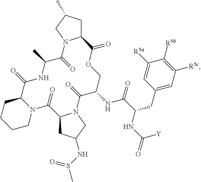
C12CC(C)CN1C(=O)C(C)NC(=O)C1CCCCN1C(=O)C1CC(NS(C)=O)CN1C(=O)C(NC(=O)C(CC1=CC([R5c])=C([R5b])C([R5a])=C1)NC([Y])=O)COC2=O
